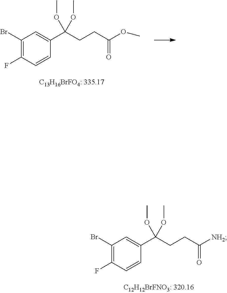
C1(Br)=C(F)C=CC(C(CCC(OC)=O)(OC)OC)=C1.C1(Br)=C(F)C=CC(C(CCC([NH2])=O)(OC)OC)=C1
